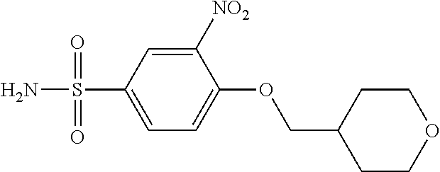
C1([NO2])=CC(S(N)(=O)=O)=CC=C1OCC1CCOCC1
